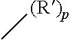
[(R)p]C
